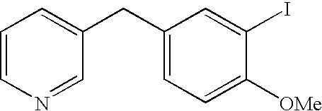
C1(CC2=CC=CN=C2)=CC=C([OMe])C(I)=C1
